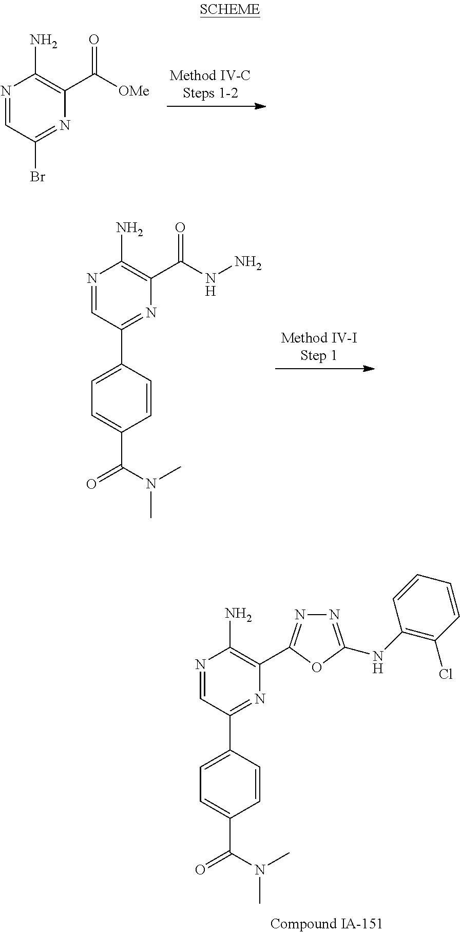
N1=CC(Br)=NC(C([OMe])=O)=C1N.N1=CC(C2=CC=C(C(=O)N(C)C)C=C2)=NC(C(NN)=O)=C1N.N1=CC(C2=CC=C(C(=O)N(C)C)C=C2)=NC(C2=NN=C(NC3=C(Cl)C=CC=C3)O2)=C1N
